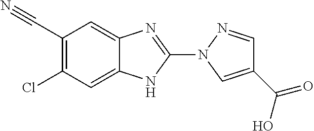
C1=C2C(=CC(C#N)=C1Cl)N=C(N1C=C(C(O)=O)C=N1)N2
